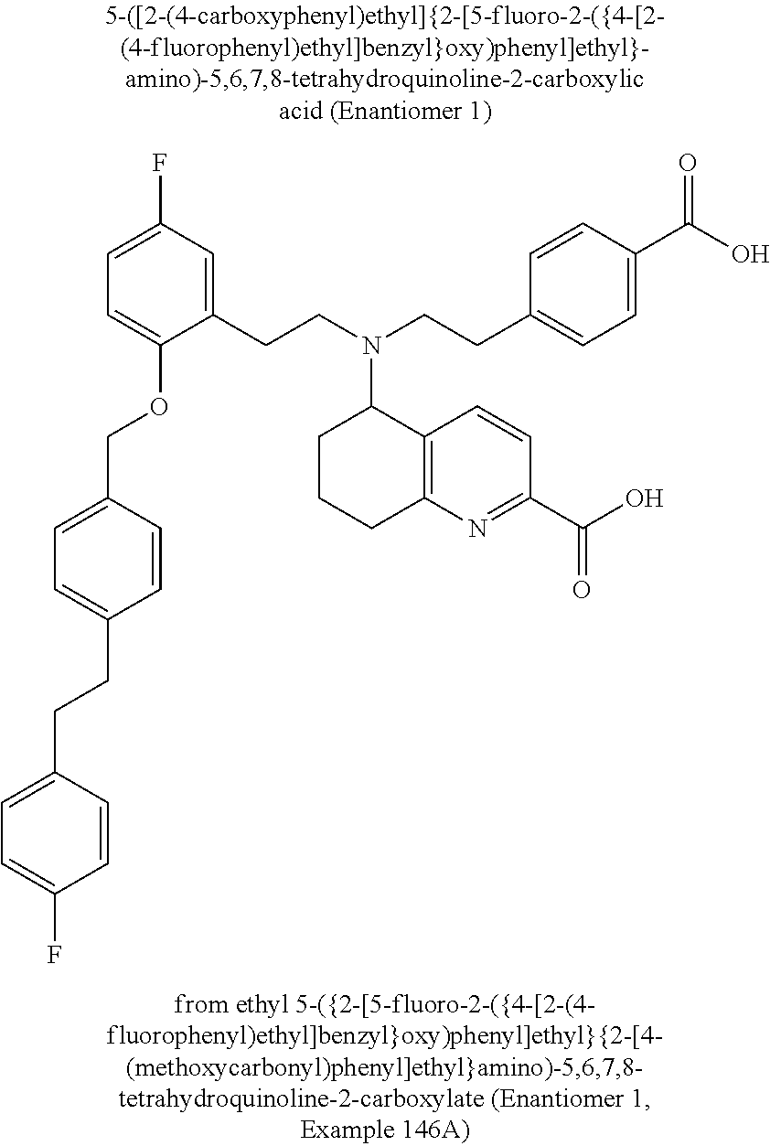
C(C1=CC=C(COC2=CC=C(F)C=C2CCN(CCC2=CC=C(C(O)=O)C=C2)C2CCCC3=C2C=CC(C(=O)O)=N3)C=C1)CC1=CC=C(F)C=C1
